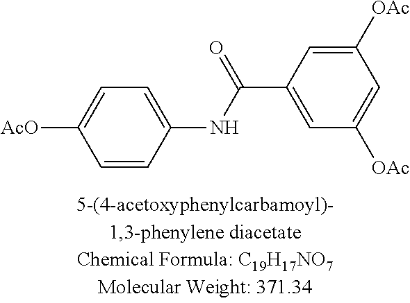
C1=CC(NC(=O)C2=CC([OAc])=CC([OAc])=C2)=CC=C1[AcO]
